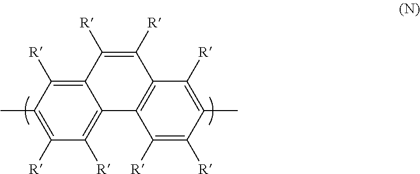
C12=C([R])C(C)=C([R])C([R])=C1C1=C(C([R])=C2[R])C([R])=C(C)C([R])=C1[R]
